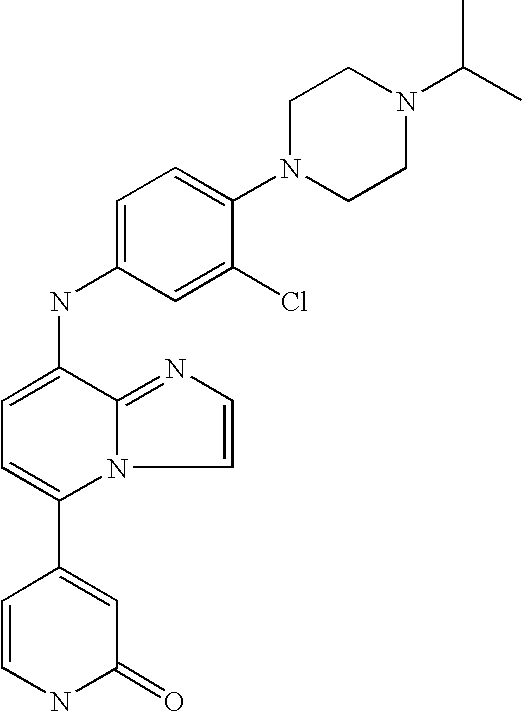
C1(=O)C=C(C2=CC=C(NC3=CC=C(N4CCN(C(C)C)CC4)C(Cl)=C3)C3=NC=CN23)C=CN1
